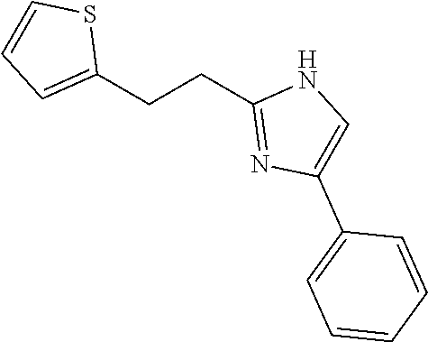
C1(CCC2=NC(C3=CC=CC=C3)=CN2)=CC=CS1
